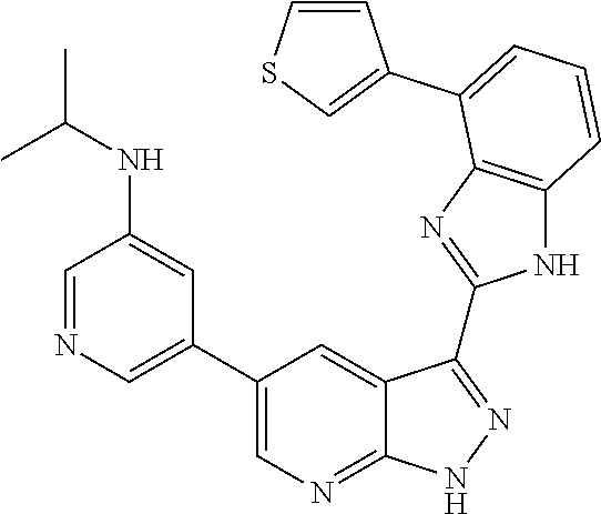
C1=NC=C(C2=CN=C3C(=C2)C(C2=NC4=C(N2)C=CC=C4C2=CSC=C2)=NN3)C=C1NC(C)C
